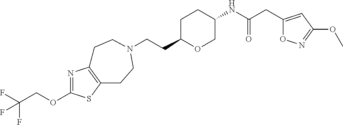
C(CC1OCC(NC(CC2=CC(OC)=NO2)=O)CC1)N1CCC2=C(N=C(OCC(F)(F)F)S2)CC1
